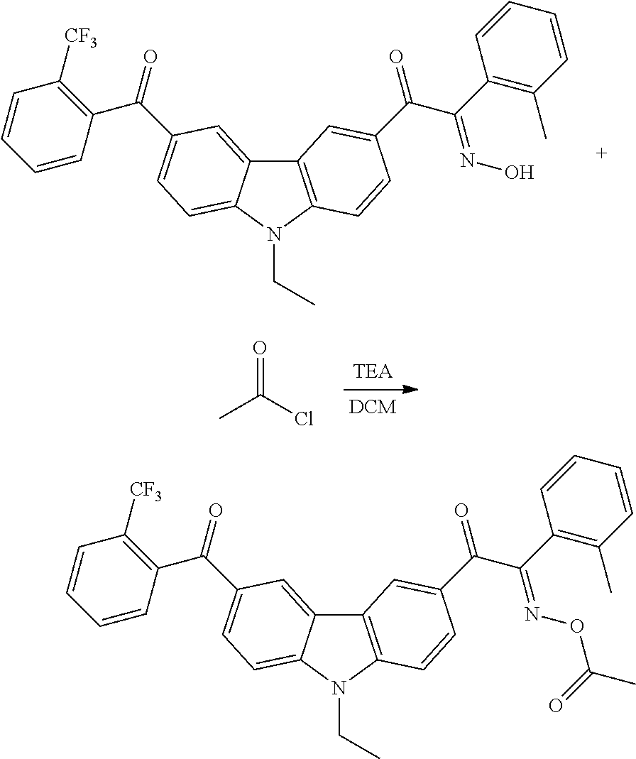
C12=C(N(CC)C3=CC=C(C(=O)C4=C([CF3])C=CC=C4)C=C13)C=CC(C(C(C1=C(C)C=CC=C1)=NO)=O)=C2.CC(Cl)=O.C12=C(N(CC)C3=CC=C(C(=O)C4=C([CF3])C=CC=C4)C=C13)C=CC(C(C(C1=C(C)C=CC=C1)=NOC(C)=O)=O)=C2
